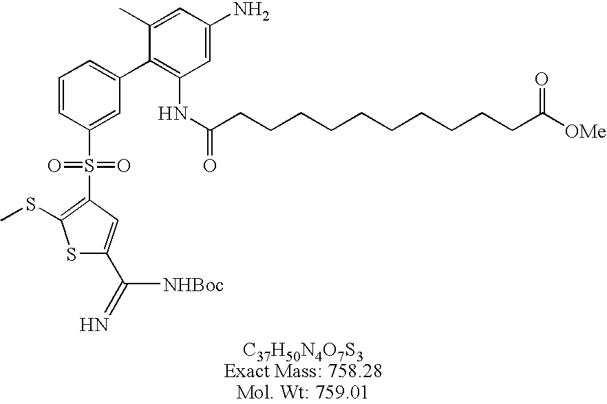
S1C(C(=N)[NHBoc])=CC(S(=O)(=O)C2=CC(C3=C(NC(CCCCCCCCCCC([OMe])=O)=O)C=C(N)C=C3C)=CC=C2)=C1SC
